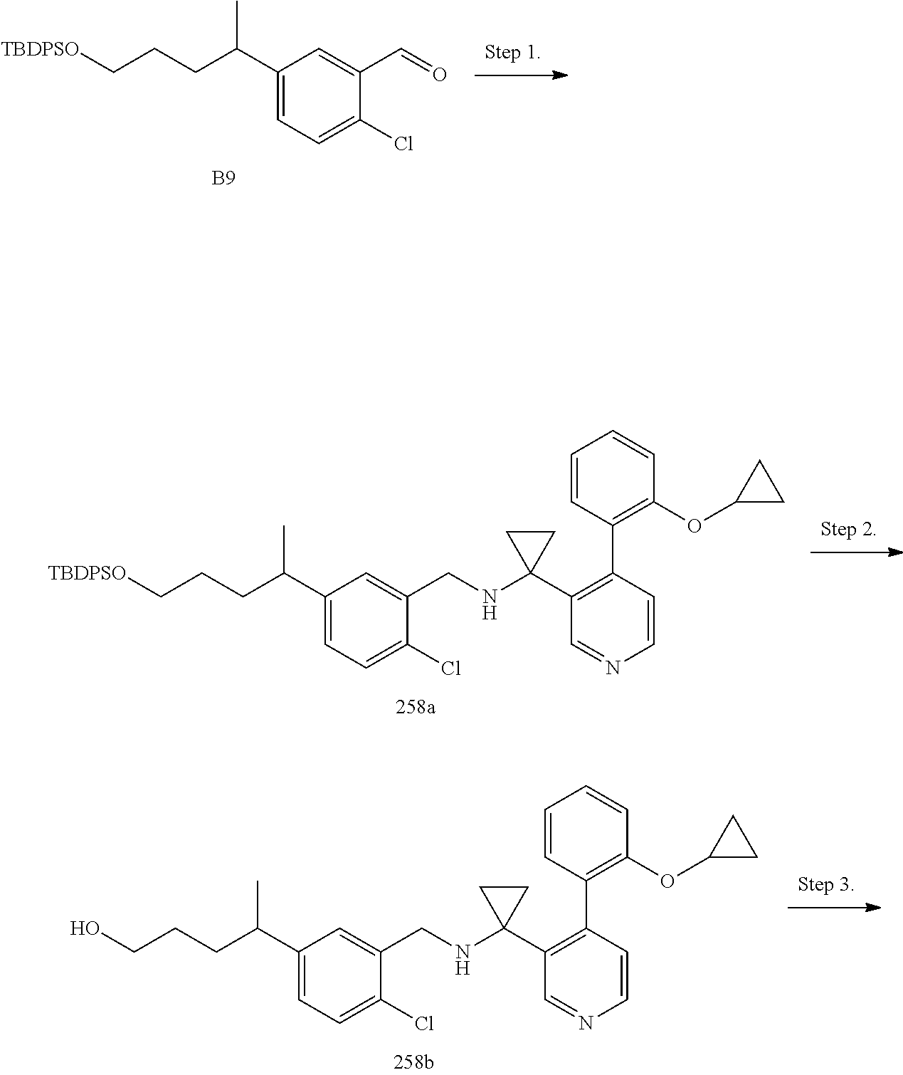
O=CC1=CC(C(CCC[TBDPSO])C)=CC=C1Cl.[B9].C1(C2=C(C3=C(OC4CC4)C=CC=C3)C=CN=C2)(NCC2=CC(C(CCC[TBDPSO])C)=CC=C2Cl)CC1.C1(C2=C(C3=C(OC4CC4)C=CC=C3)C=CN=C2)(NCC2=CC(C(CCCO)C)=CC=C2Cl)CC1
